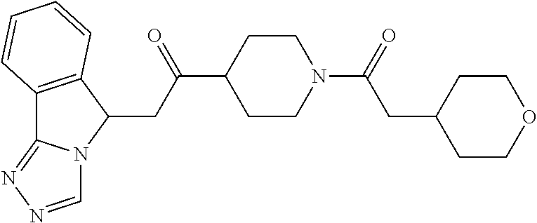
C1(CC(C2CCN(C(=O)CC3CCOCC3)CC2)=O)C2=C(C3=NN=CN13)C=CC=C2
